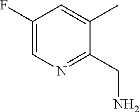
C1(F)=CN=C(CN)C(C)=C1
